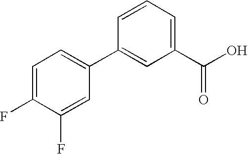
C1(C(=O)O)=CC=CC(C2=CC=C(F)C(F)=C2)=C1
